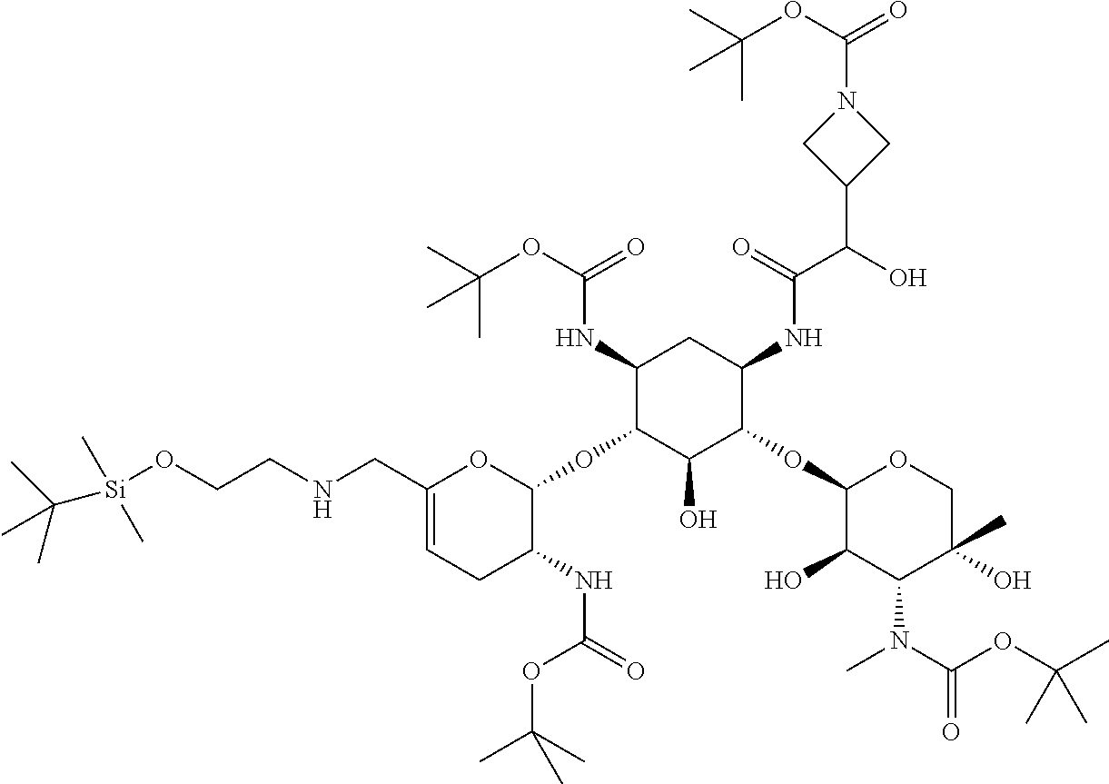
C1(CNCCO[Si](C)(C)C(C)(C)C)=CCC(NC(=O)OC(C)(C)C)C(OC2C(O)C(OC3C(O)C(N(C)C(OC(C)(C)C)=O)C(O)(C)CO3)C(NC(C(O)C3CN(C(OC(C)(C)C)=O)C3)=O)CC2NC(OC(C)(C)C)=O)O1
